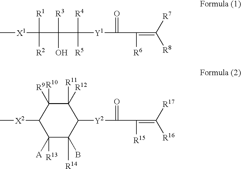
C[X1]C(C(C([Y1]C(C(=C([R7])[R8])[R6])=O)([R4])[R5])([R3])O)([R1])[R2].[Y2](C(C(=C([R17])[R16])[R15])=O)C1C([R12])([R11])C([R10])([R9])C([X2]C)C([A])([R13])C1(B)[R14]
